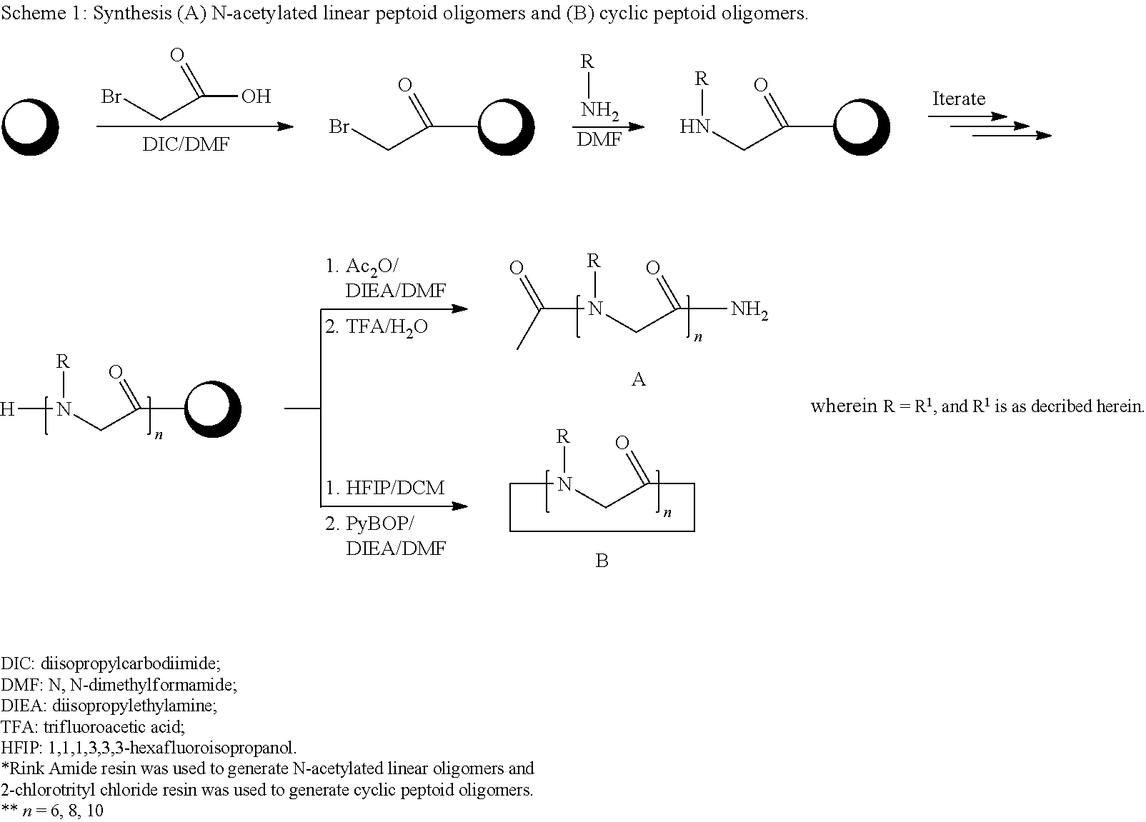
BrCC(=O)C.[R]N.[DMF].BrCC(=O)O.N(CC(=O)C)[R].C(N([R])CC(=O)N)(C)=O.[A].C1N([R])CC(=O)CCC1.B.[H]N([R])CC(=O)C
